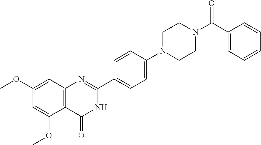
C1(OC)=CC2=C(C(OC)=C1)C(=O)NC(C1=CC=C(N3CCN(C(C4=CC=CC=C4)=O)CC3)C=C1)=N2
